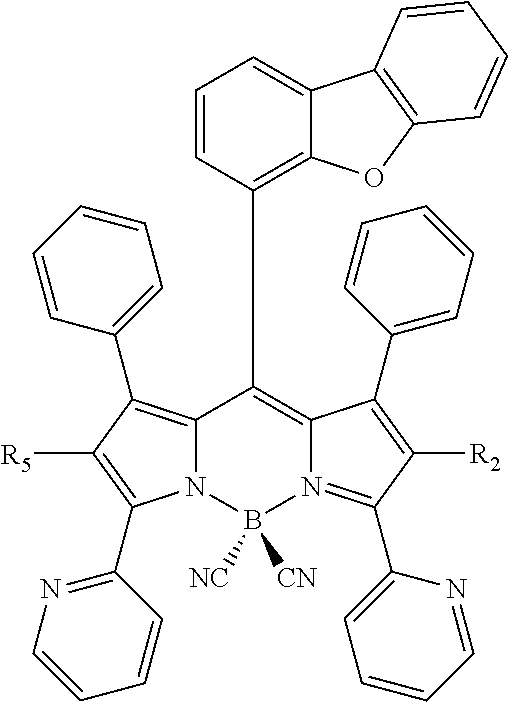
N12C(=C(C3=CC=CC=C3)C([R5])=C1C1=NC=CC=C1)C(C1=C3C(=CC=C1)C1=C(O3)C=CC=C1)=C1N(=C(C3=CC=CC=N3)C([R2])=C1C1=CC=CC=C1)B2([NC])[CN]
